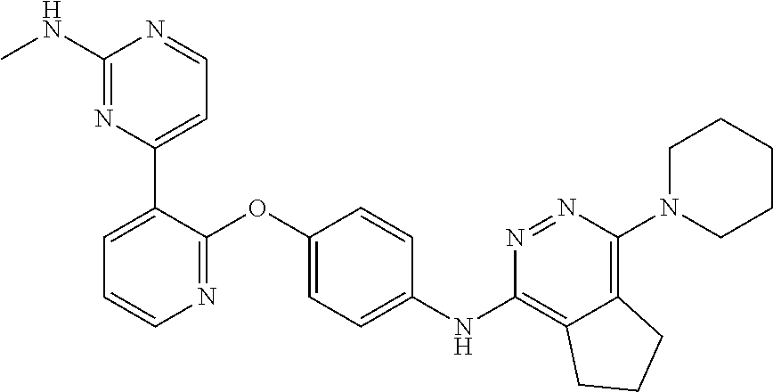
C1(NC)=NC(C2=CC=CN=C2OC2=CC=C(NC3=C4C(=C(N5CCCCC5)N=N3)CCC4)C=C2)=CC=N1
